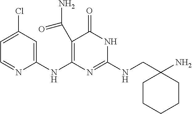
C1=C(Cl)C=C(NC2=C(C(=O)N)C(=O)NC(NCC3(N)CCCCC3)=N2)N=C1
